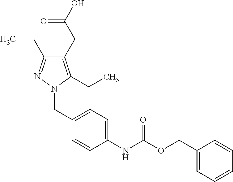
C1=C(CN2C(CC)=C(CC(O)=O)C(CC)=N2)C=CC(NC(OCC2=CC=CC=C2)=O)=C1
